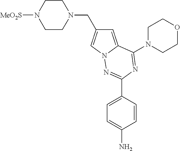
C1=C2N(C=C1CN1CCN([MeO2S])CC1)N=C(C1=CC=C(N)C=C1)N=C2N1CCOCC1
